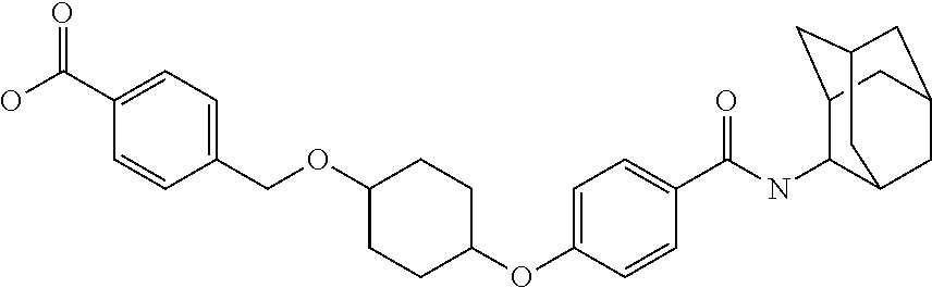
C1=C(OC2CCC(OCC3=CC=C(C(O)=O)C=C3)CC2)C=CC(C(NC2C3CC4CC(CC2C4)C3)=O)=C1
